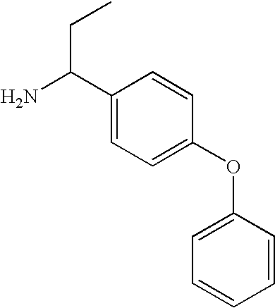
C1(C(N)CC)=CC=C(OC2=CC=CC=C2)C=C1
